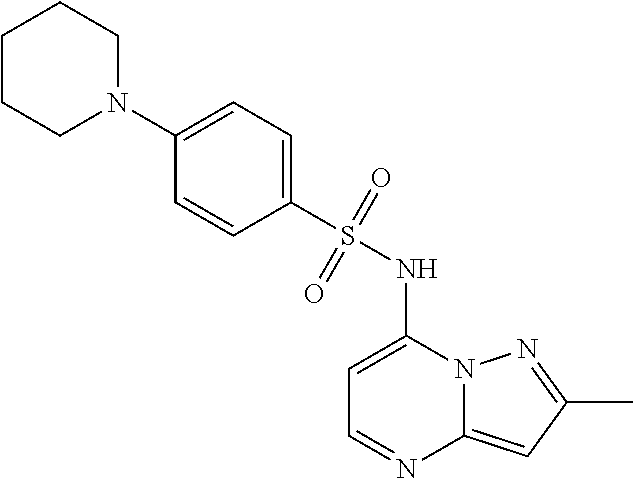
C1=C(NS(C2=CC=C(N3CCCCC3)C=C2)(=O)=O)N2C(=CC(C)=N2)N=C1
